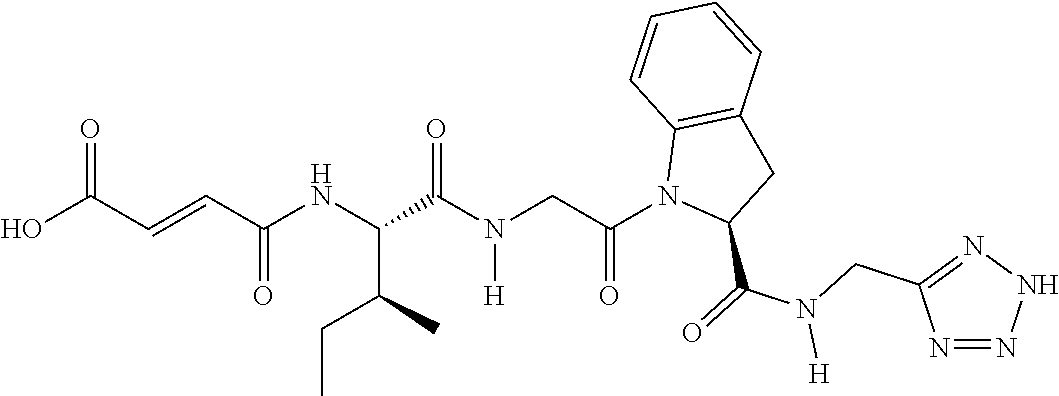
C(C(NC(C(C)CC)C(N(CC(N1C(C(=O)N(CC2=NNN=N2)[H])CC2=C1C=CC=C2)=O)[H])=O)=O)=CC(O)=O
